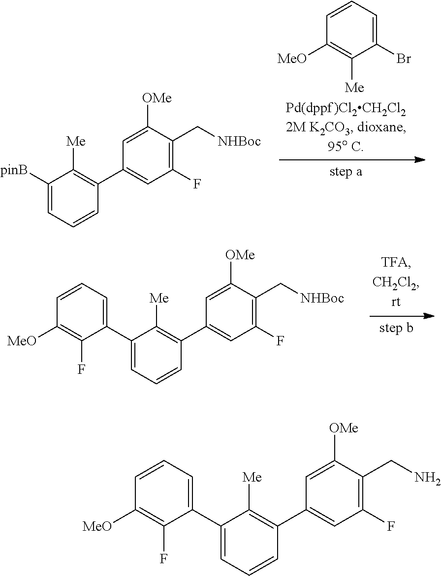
C1(C2=C([Me])C([pinB])=CC=C2)=CC(F)=C(C[NHBoc])C([OMe])=C1.C1=CC=C(Br)C([Me])=C1[MeO].C1(C2=C([Me])C(C3=CC=CC([MeO])=C3F)=CC=C2)=CC(F)=C(C[NHBoc])C([OMe])=C1.C1(C2=C([Me])C(C3=CC=CC([MeO])=C3F)=CC=C2)=CC(F)=C(CN)C([OMe])=C1
